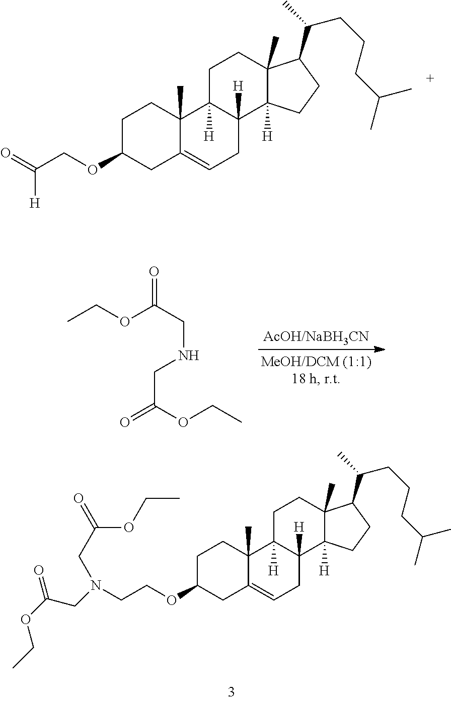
C1C(OCC([H])=O)CC2=CCC3([H])C([H])(C2(C)C1)CCC1(C)C3([H])CCC1C(C)CCCC(C)C.C(C(OCC)=O)NCC(=O)OCC.C1C(OCCN(CC(OCC)=O)CC(OCC)=O)CC2=CCC3([H])C([H])(C2(C)C1)CCC1(C)C3([H])CCC1C(C)CCCC(C)C
